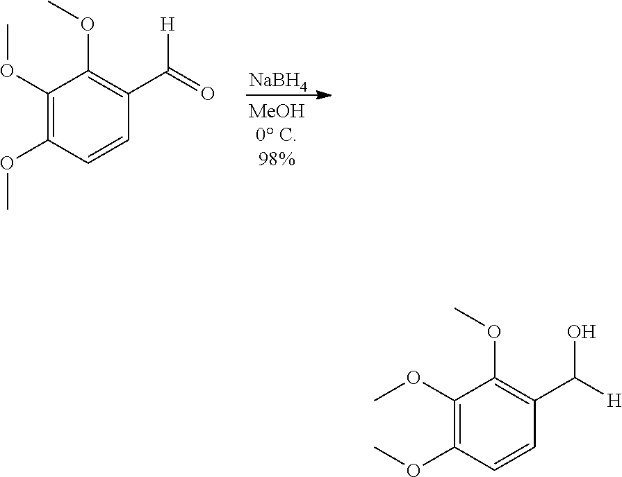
[NaBH4].C1(OC)=C(OC)C=CC(C(=O)[H])=C1OC.C1(OC)=C(OC)C=CC(C([H])O)=C1OC
